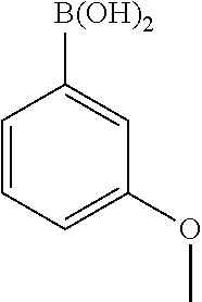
C1=CC=C(OC)C=C1[B(OH)2]
